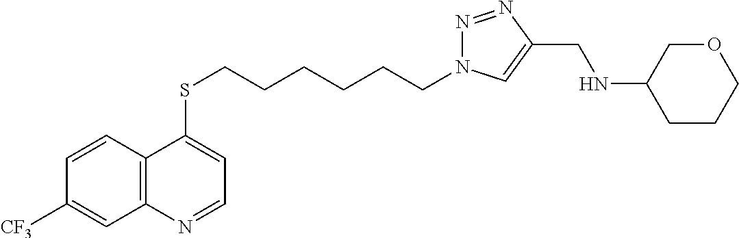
C12=C(C=CC([CF3])=C1)C(SCCCCCCN1N=NC(CNC3CCCOC3)=C1)=CC=N2
